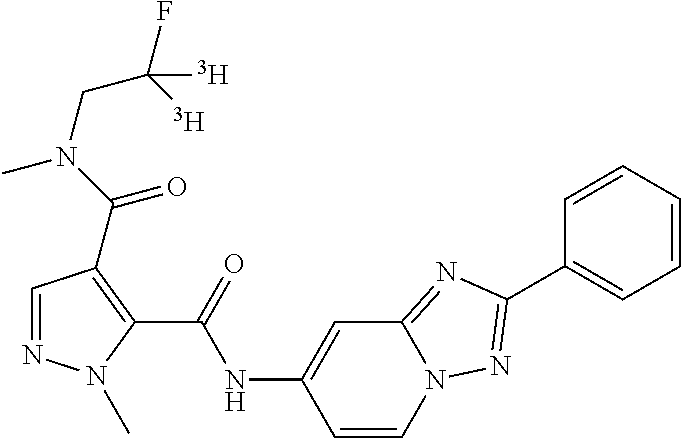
C1=NN(C)C(C(=O)NC2=CC3=NC(C4=CC=CC=C4)=NN3C=C2)=C1C(N(C)CC(F)([T])[T])=O
